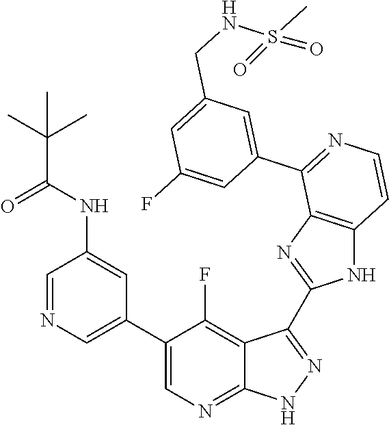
C1=NC=C(C2=CN=C3C(=C2F)C(C2=NC4=C(N2)C=CN=C4C2=CC(CNS(C)(=O)=O)=CC(F)=C2)=N[N H]3)C=C1NC(C(C)(C)C)=O
